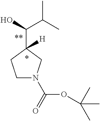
C1N(C(=O)OC(C)(C)C)CC(C(O)C(C)C)([H])C1
